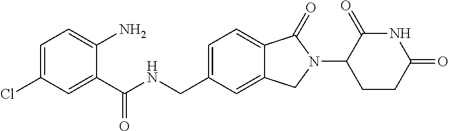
C1(C(NCC2=CC=C3C(=C2)CN(C2CCC(=O)NC2=O)C3=O)=O)=CC(Cl)=CC=C1N
